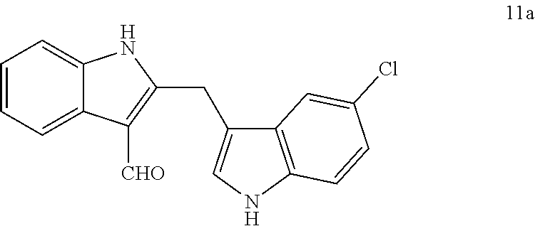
C1=CC=C2C(=C1)NC(CC1=CNC3=C1C=C(Cl)C=C3)=C2[CHO]
